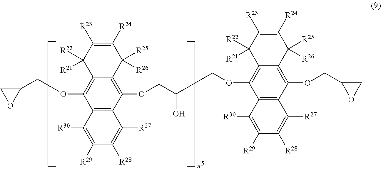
C1(COC2=C3C(=C(OCC(COC4=C5C(=C(OCC6OC6)C6=C4C([R30])=C([R29])C([R28])=C6[R27])C([R26])([R25])C([R24])=C([R23])C5([R22])[R21])O)C4=C2C([R30])=C([R29])C([R28])=C4[R27])C([R26])([R25])C([R24])=C([R23])C3([R22])[R21])CO1
